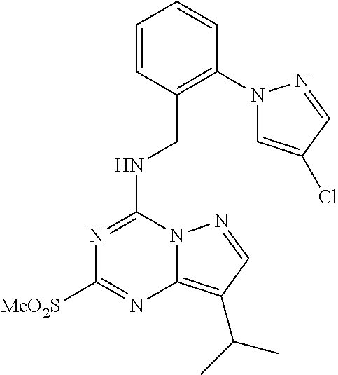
N(C1=NC([MeO2S])=NC2=C(C(C)C)C=NN12)CC1=C(N2C=C(Cl)C=N2)C=CC=C1
